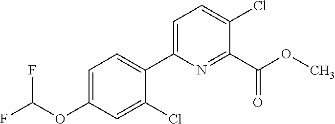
C1(C(OC)=O)=NC(C2=CC=C(OC(F)F)C=C2Cl)=CC=C1Cl
